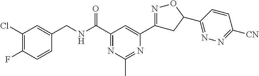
C1(Cl)=C(F)C=CC(CNC(C2=NC(C)=NC(C3=NOC(C4=NN=C([CN])C=C4)C3)=C2)=O)=C1
